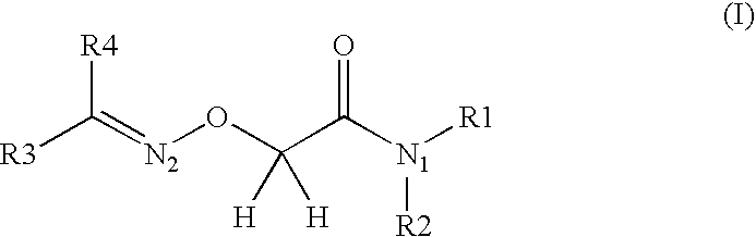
[R3]C(=[N2]OC(C([N1]([R1])[R2])=O)([H])[H])[R4]
